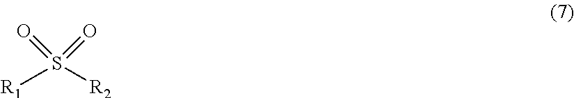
[R1]S([R2])(=O)=O
